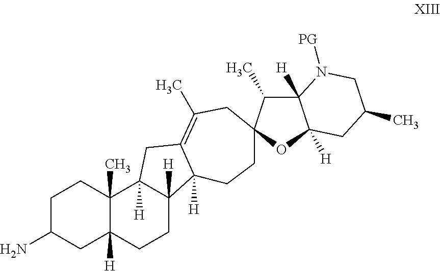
C1C(N)CC2([H])C(C)(C1)C1([H])C([H])(CC2)C2([H])C(=C(C)CC3(CC2)C(C)C2([H])C([H])(O3)CC(C)CN2[PG])C1
